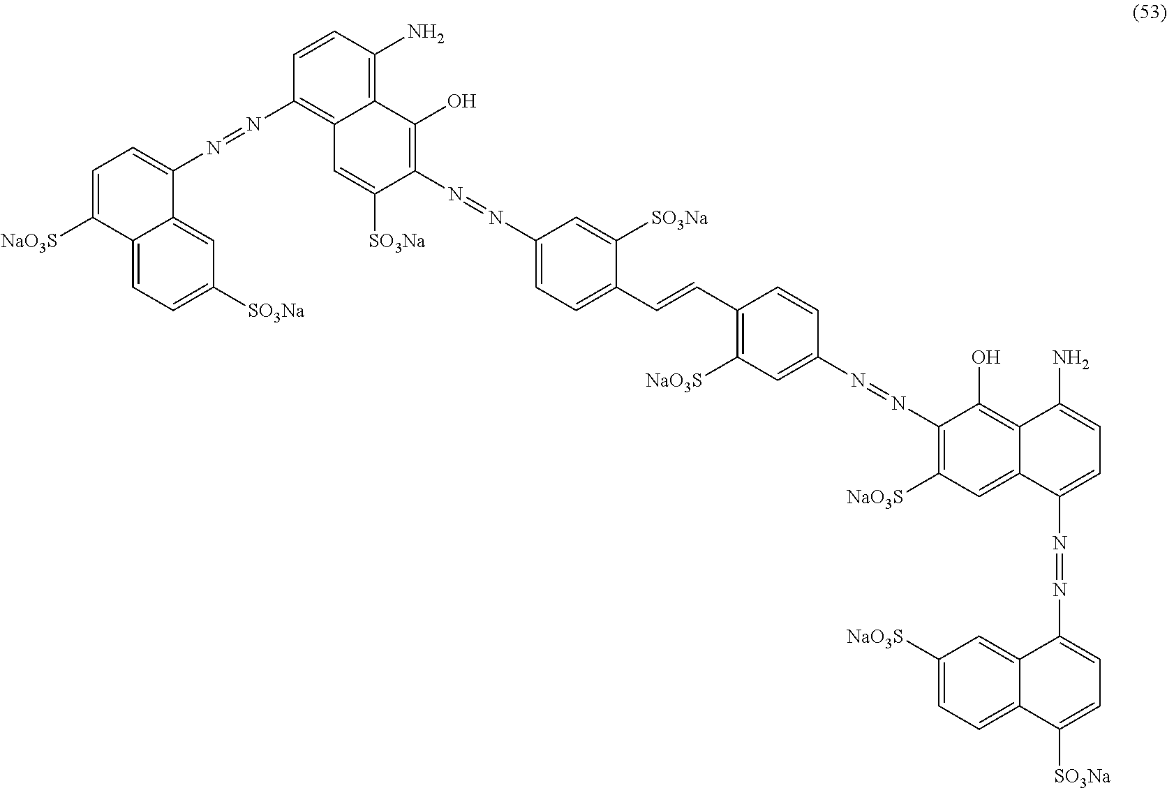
C12=CC=C([SO3Na])C=C1C(N=NC1=C3C(=C(N)C=C1)C(O)=C(N=NC1=CC=C(C=CC4=C([NaO3S])C=C(N=NC5=C([NaO3S])C=C6C(=C5O)C(N)=CC=C6N=NC5=CC=C([SO3Na])C6=CC=C([NaO3S])C=C56)C=C4)C([SO3Na])=C1)C([SO3Na])=C3)=CC=C2[NaO3S]
